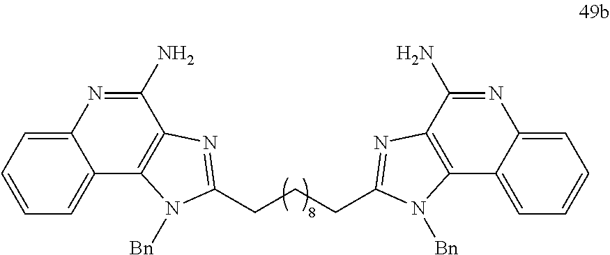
C1=CC=C2C(=C1)C1=C(C(N)=N2)N=C(CCCC2=NC3=C(C4=CC=CC=C4N=C3N)N2[Bn])N1[Bn]
